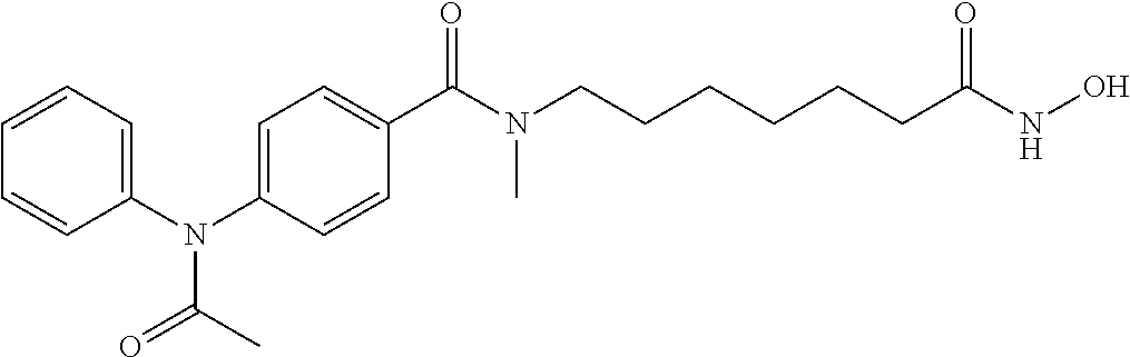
CC(=O)N(C1=CC=CC=C1)C1=CC=C(C(N(CCCCCCC(NO)=O)C)=O)C=C1
